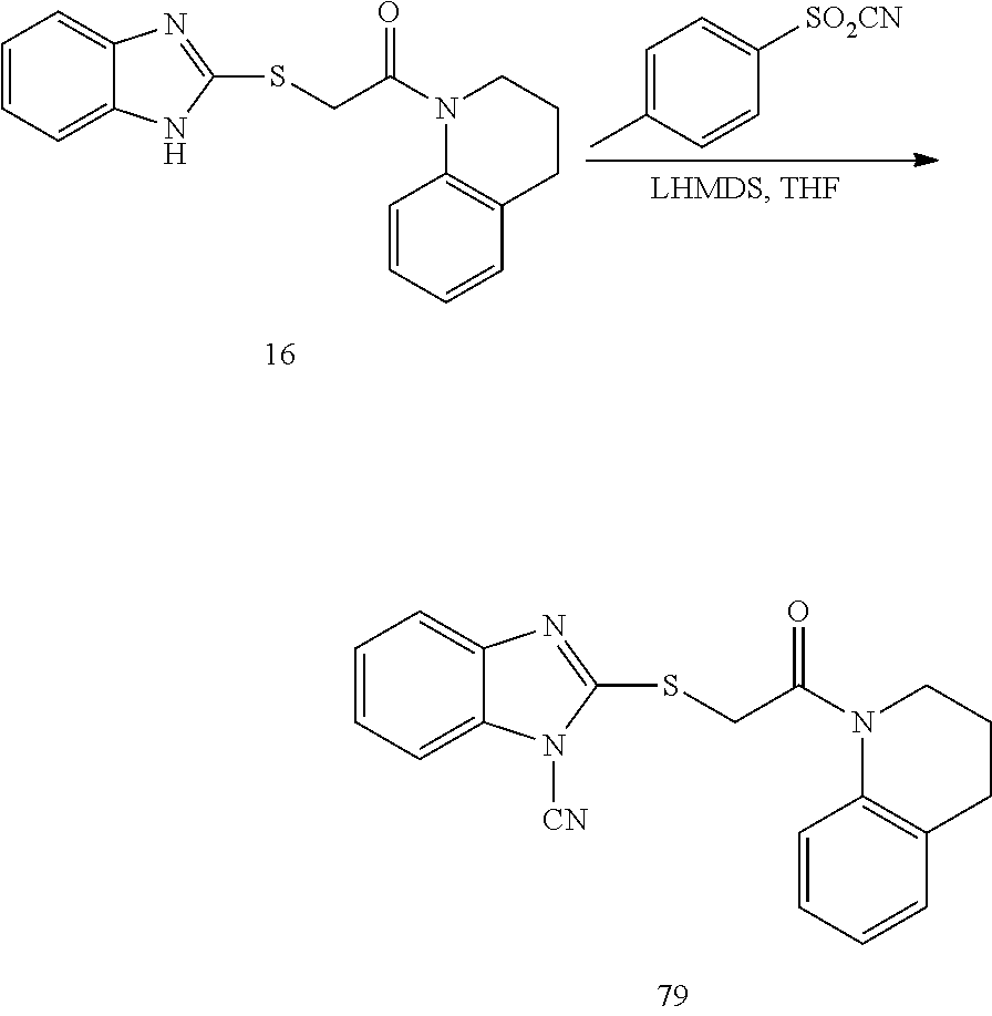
C1=CC=C2C(=C1)N=C(SCC(N1C3=C(CCC1)C=CC=C3)=O)N2.C1=C(C)C=CC([SO2CN])=C1.C1=CC=C2C(=C1)N=C(SCC(N1C3=C(CCC1)C=CC=C3)=O)N2[CN]
